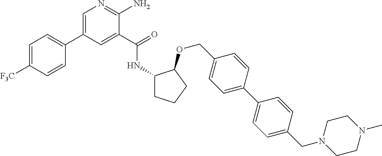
C1=C(C2=CC=C([F3C])C=C2)C=C(C(=O)NC2CCCC2OCC2=CC=C(C3=CC=C(CN4CCN(C)CC4)C=C3)C=C2)C(N)=N1
